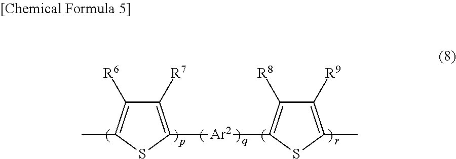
C1([R7])=C([Ar2]C2=C([R8])C([R9])=C(C)S2)SC(C)=C1[R6]
